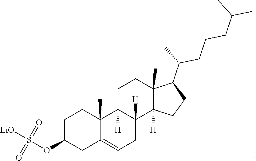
C1=C2CC(OS(=O)(=O)[LiO])CCC2(C)C2([H])CCC3(C)C(C(CCCC(C)C)C)CCC3([H])C2([H])C1
